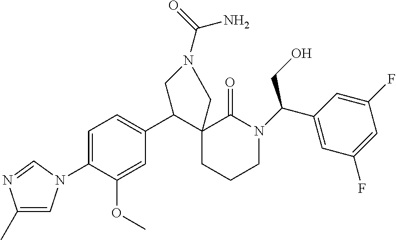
C1=C(N2C=C(C)N=C2)C(OC)=CC(C2C3(CCCN(C(CO)C4=CC(F)=CC(F)=C4)C3=O)CN(C(=O)N)C2)=C1
